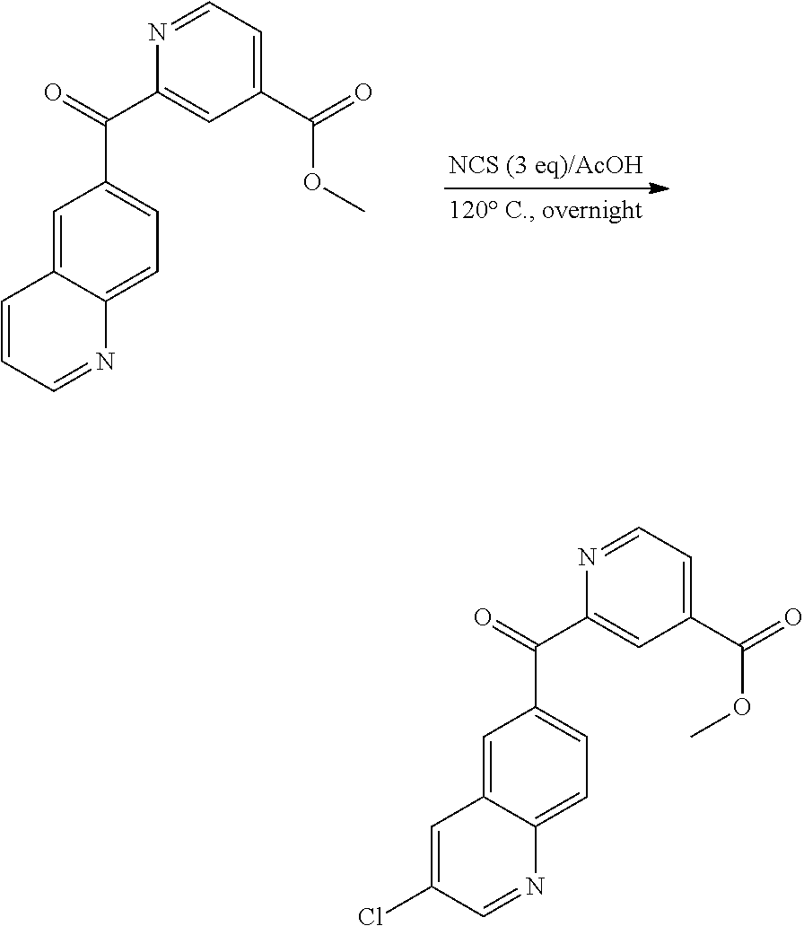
C1=CC=NC2=CC=C(C(C3=CC(C(=O)OC)=CC=N3)=O)C=C12.C1=C(Cl)C=NC2=CC=C(C(C3=CC(C(=O)OC)=CC=N3)=O)C=C12
